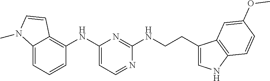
C12=CC=CC(NC3=CC=NC(NCCC4=CNC5=C4C=C(OC)C=C5)=N3)=C1C=CN2C
